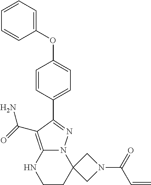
C12(N3C(=C(C(=O)N)C(C4=CC=C(OC5=CC=CC=C5)C=C4)=N3)NCC1)CN(C(=O)C=C)C2
